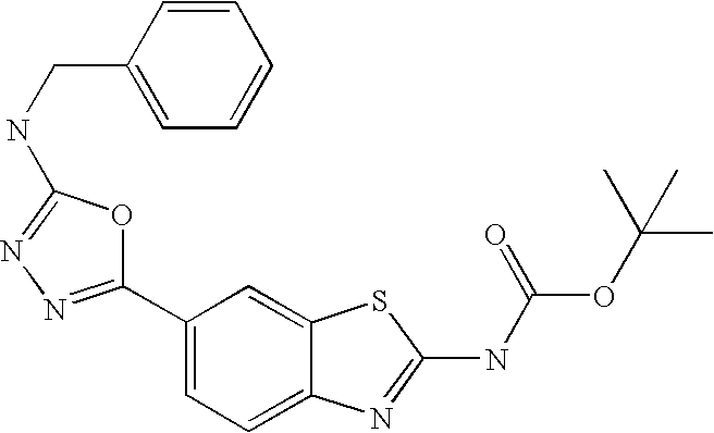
C1(C2=NN=C(NCC3=CC=CC=C3)O2)=CC=C2C(=C1)SC(NC(OC(C)(C)C)=O)=N2
